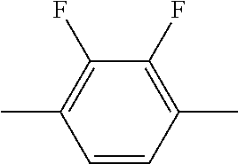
C1(F)=C(C)C=CC(C)=C1F
